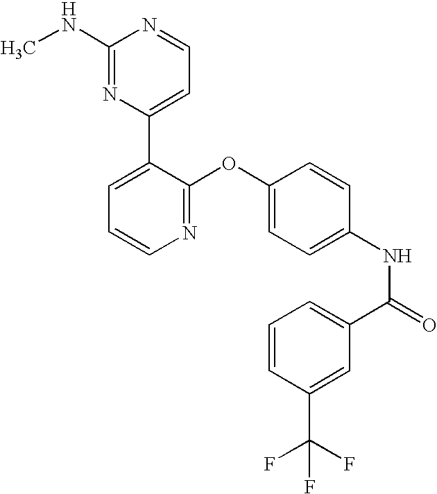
C1(NC)=NC(C2=CC=CN=C2OC2=CC=C(NC(=O)C3=CC=CC(C(F)(F)F)=C3)C=C2)=CC=N1
